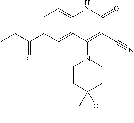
C1=C(C(C(C)C)=O)C=C2C(=C1)NC(=O)C(C#N)=C2N1CCC(C)(OC)CC1
